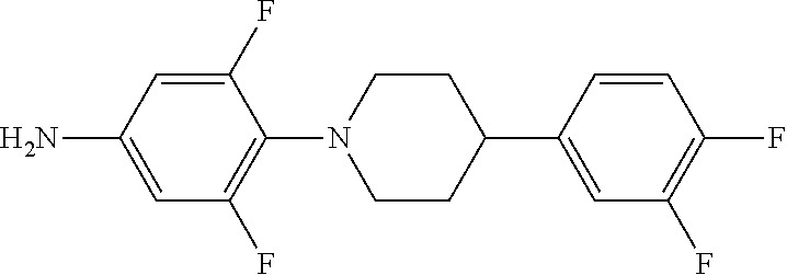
C1(N2CCC(C3=CC(F)=C(F)C=C3)CC2)=C(F)C=C(N)C=C1F
